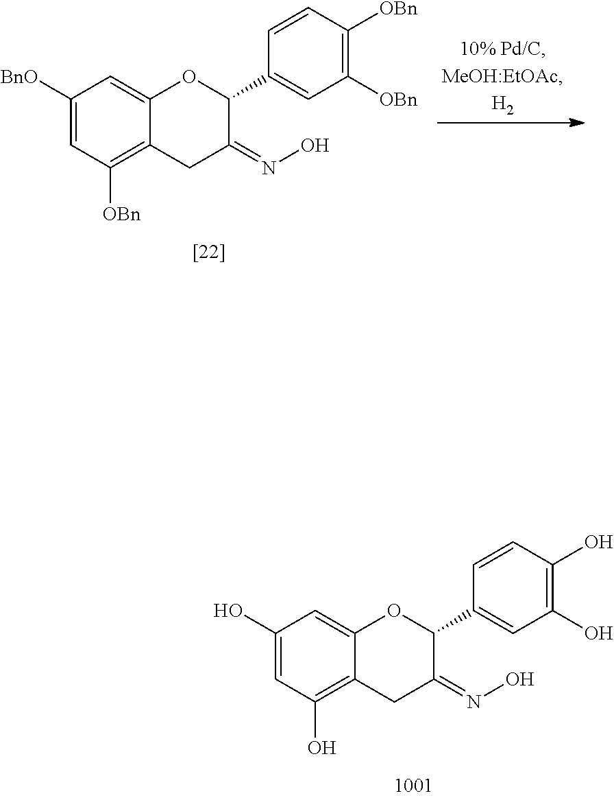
C1([BnO])=CC([OBn])=C2C(=C1)OC(C1=CC([OBn])=C([OBn])C=C1)C(=NO)C2.C1(O)=CC(O)=C2C(=C1)OC(C1=CC(O)=C(O)C=C1)C(=NO)C2
